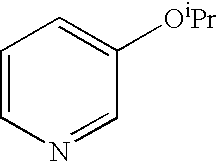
C1=CN=CC([OiPr])=C1
